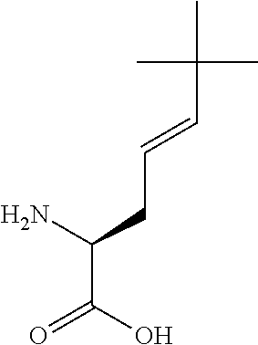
OC(=O)C(N)CC=CC(C)(C)C
